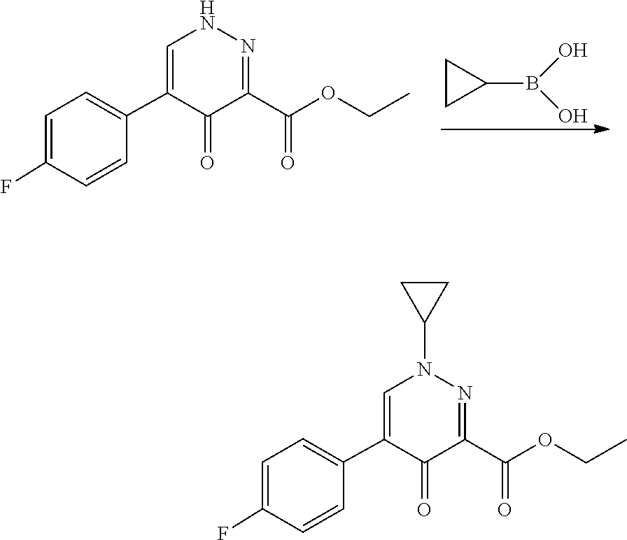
C1CC1B(O)O.N1N=C(C(OCC)=O)C(=O)C(C2=CC=C(F)C=C2)=C1.N1(C2CC2)N=C(C(OCC)=O)C(=O)C(C2=CC=C(F)C=C2)=C1
